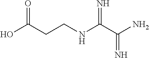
C(NC(C(N)=N)=N)CC(O)=O
